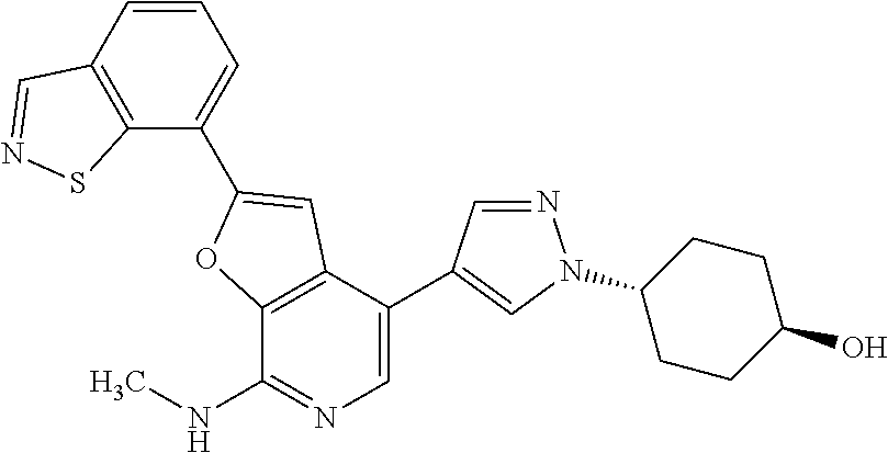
C12=C(C(C3=CN(C4CCC(O)CC4)N=C3)=CN=C1NC)C=C(C1=CC=CC3=C1SN=C3)O2
